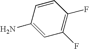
C1=CC(F)=C(F)C=C1N
